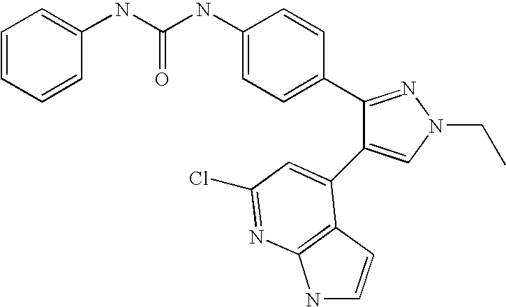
C(NC1=CC=C(C2=NN(CC)C=C2C2=CC(Cl)=NC3=C2C=CN3)C=C1)(=O)NC1=CC=CC=C1
